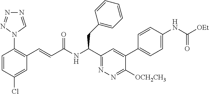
C1=CC(Cl)=CC(C=CC(NC(C2=NN=C([OCH2CH3])C(C3=CC=C(NC(=O)[OEt])C=C3)=C2)CC2=CC=CC=C2)=O)=C1N1C=NN=N1
